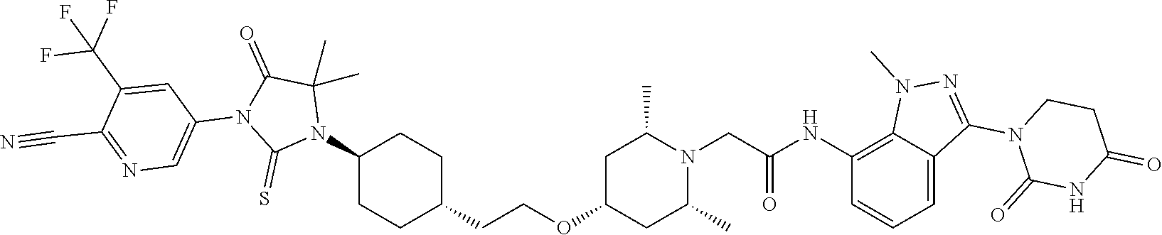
C1(N2C(C)(C)C(=O)N(C3=CN=C(C#N)C(C(F)(F)F)=C3)C2=S)CCC(CCOC2CC(C)N(CC(NC3=C4C(=CC=C3)C(N3C(=O)NC(=O)CC3)=NN4C)=O)C(C)C2)CC1
